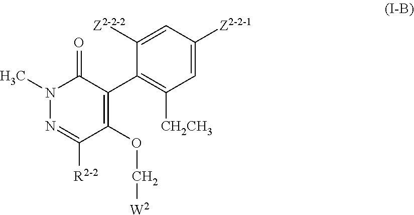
N1(C)N=C([R2-2])C(OC[W2])=C(C2=C([CH2CH3])C=C([Z2-2-1])C=C2[Z2-2-2])C1=O
